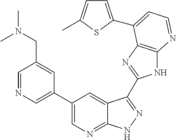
C1=NC=C(C2=CN=C3C(=C2)C(C2=NC4=C(N2)N=CC=C4C2=CC=C(C)S2)=NN3)C=C1CN(C)C
